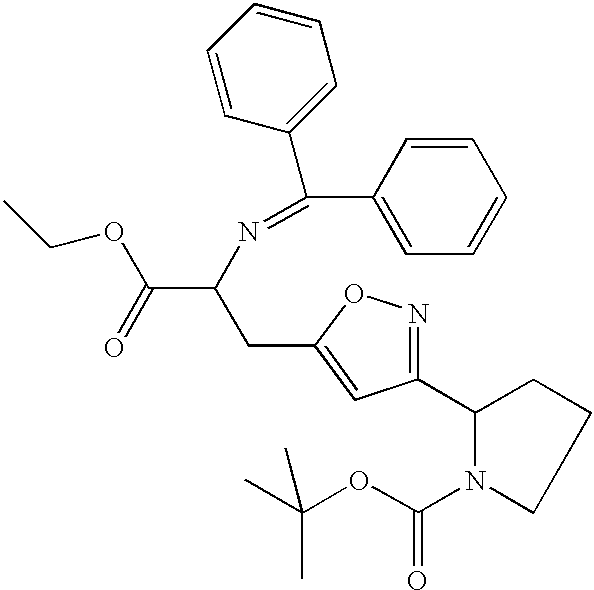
CC(OC(N1C(C2=NOC(CC(N=C(C3=CC=CC=C3)C3=CC=CC=C3)C(=O)OCC)=C2)CCC1)=O)(C)C
